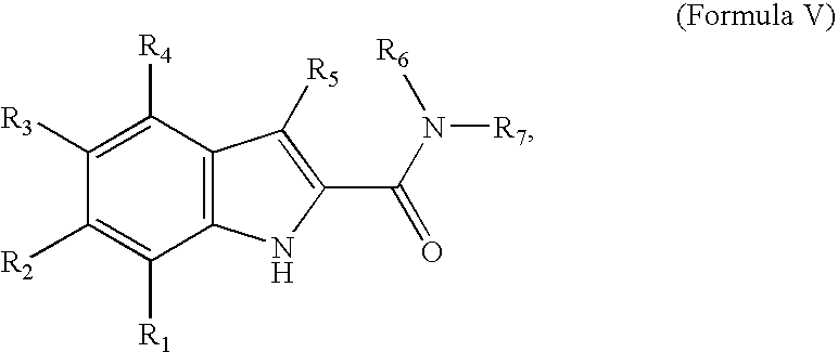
C12=C(C([R4])=C([R3])C([R2])=C1[R1])C([R5])=C(C(N([R6])[R7])=O)N2
